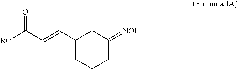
[RO]C(C=CC1=CCCC(=[NOH])C1)=O
